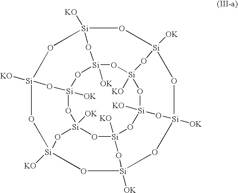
[Si]12([OK])O[Si]3([OK])O[Si]4([KO])O[Si]5([KO])O[Si]6([KO])O[Si]([OK])(O1)O[Si]1([KO])O[Si]([KO])(O[Si]([KO])(O[Si]([OK])(O[Si]([OK])(O[Si]([OK])(O1)O6)O5)O4)O3)O2
